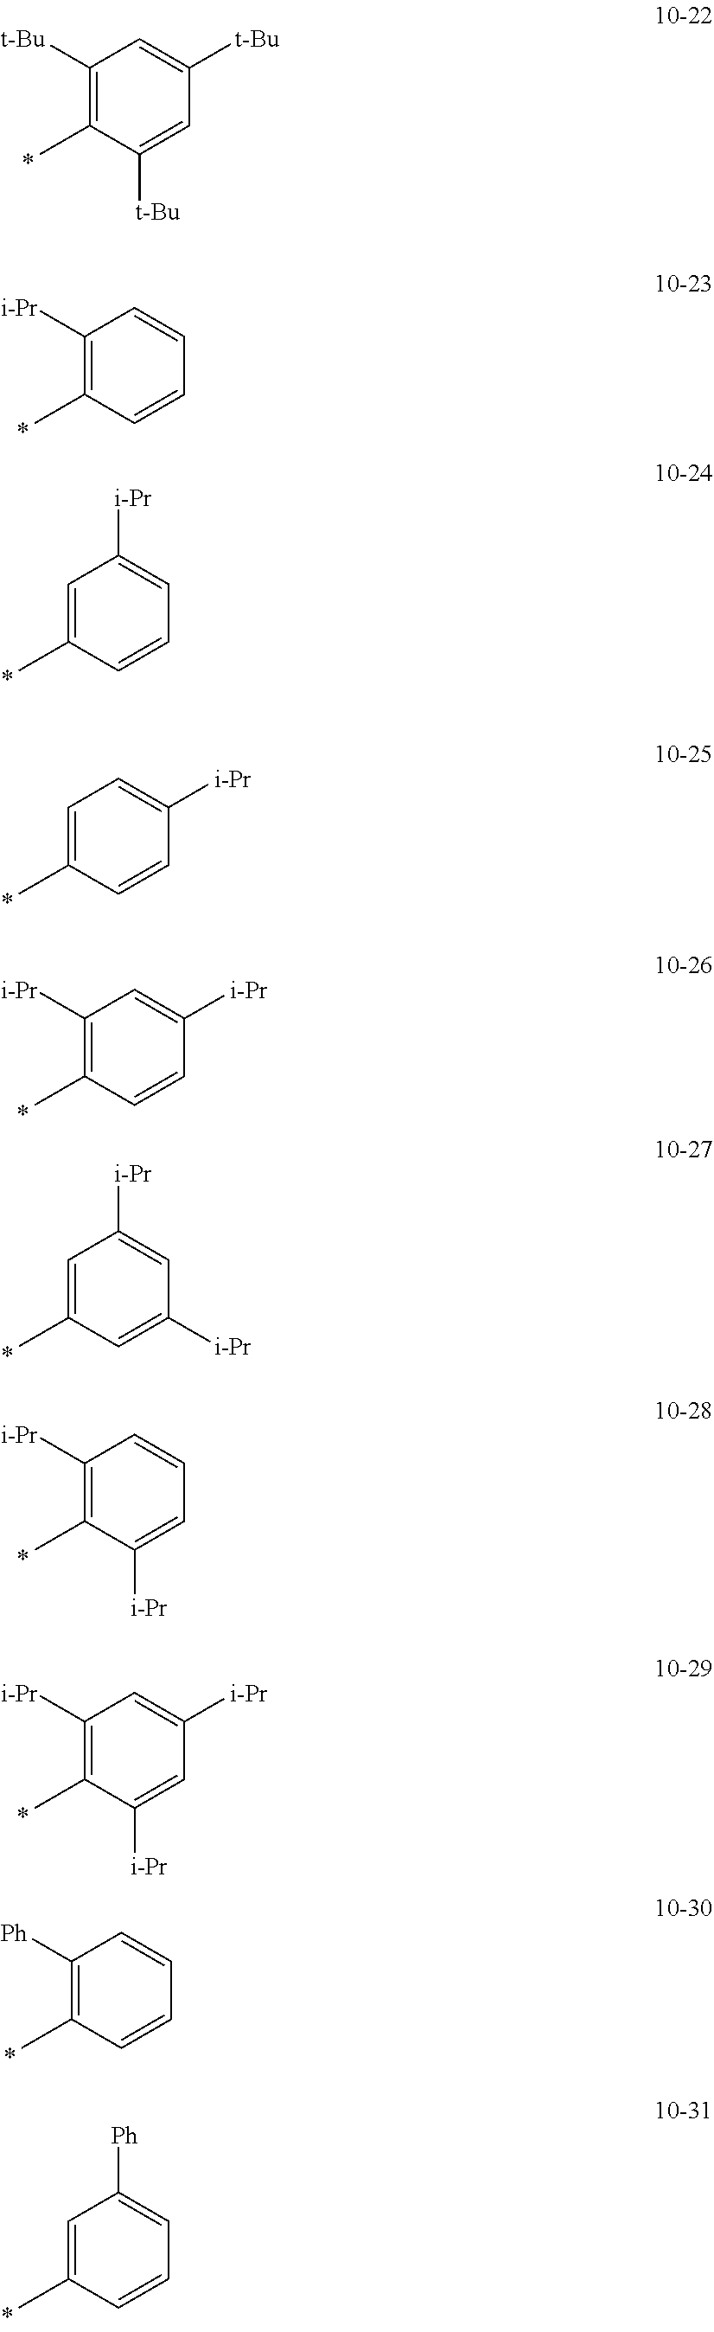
C1([t-Bu])=C(C)C([t-Bu])=CC([t-Bu])=C1.C1([i-Pr])=C(C)C=CC=C1.C1=C(C)C=CC=C1[i-Pr].C1=C(C)C=CC([i-Pr])=C1.C1([i-Pr])=C(C)C=CC([i-Pr])=C1.C1=C(C)C=C([i-Pr])C=C1[i-Pr].C1([i-Pr])=C(C)C([i-Pr])=CC=C1.C1([i-Pr])=C(C)C([i-Pr])=CC([i-Pr])=C1.C1([Ph])=C(C)C=CC=C1.C1=C(C)C=CC=C1[Ph]
